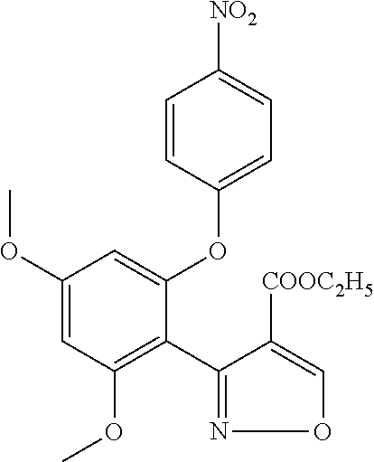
C1(OC)=CC(OC)=C(C2=NOC=C2[COOC2H5])C(OC2=CC=C([NO2])C=C2)=C1
